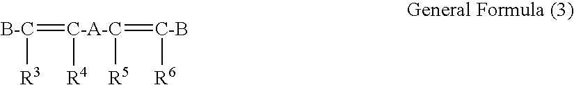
[B-C](=[C-A-C](=[C-B][R6])([R4])[R5])[R3]
